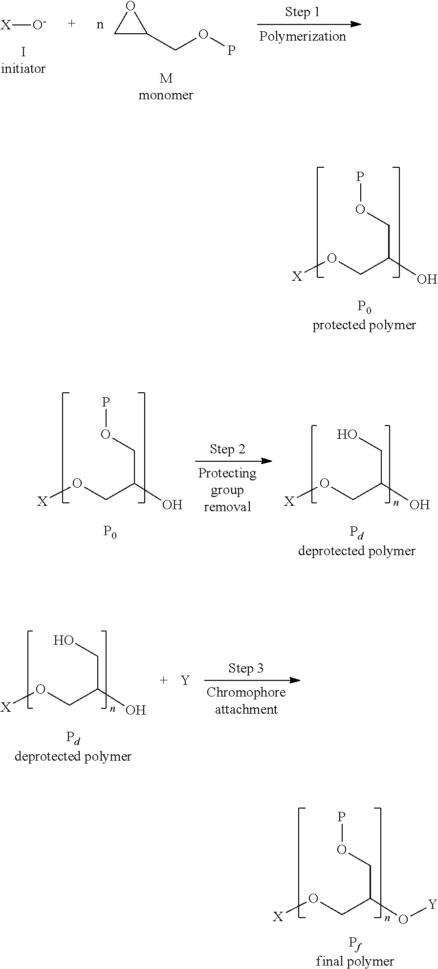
[X][O-].C1C(COP)O1.[X]OCC(O)COP.[X]OCC(O)CO.[X]OCC(O)COP.[P0].[X]OCC(O)CO.[Y].[X]OCC(O[Y])COP.[Pffinal polymer]
